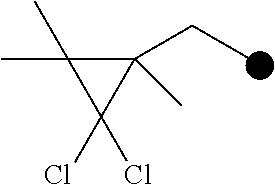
C1(CC)(C)C(C)(C)C1(Cl)Cl
